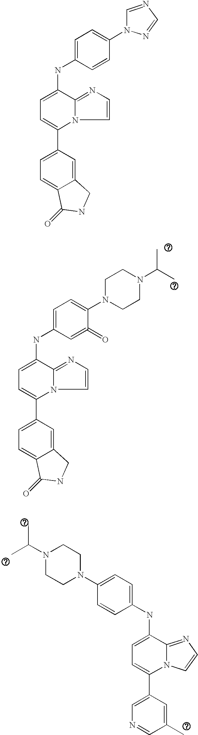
C1=C(NC2=CC=C(N3CCN(C(C)C)CC3)C(=O)=C2)C2=NC=CN2C(C2=CC=C3C(=C2)CNC3=O)=C1.C1=C(NC2=CC=C(N3CCN(C(C)C)CC3)C=C2)C2=NC=CN2C(C2=CN=CC(C)=C2)=C1.C1=C(NC2=CC=C(N3C=NC=N3)C=C2)C2=NC=CN2C(C2=CC=C3C(=C2)CNC3=O)=C1
